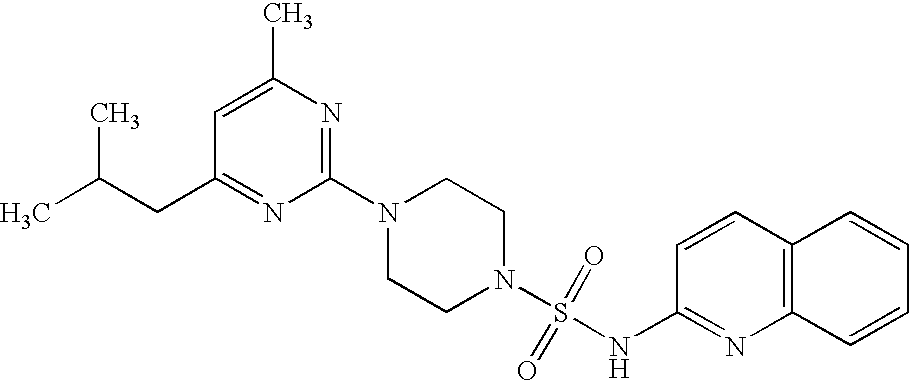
N1(C2=NC(C)=CC(CC(C)C)=N2)CCN(S(=O)(=O)NC2=NC3=C(C=C2)C=CC=C3)CC1
